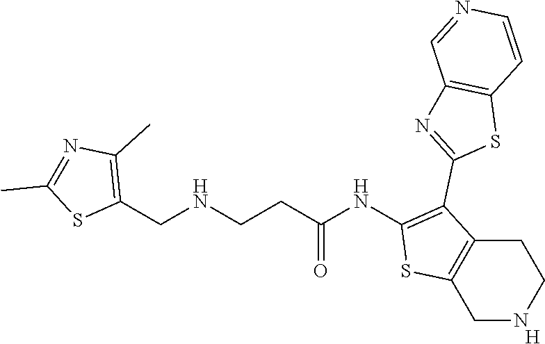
C1NCCC2=C1SC(NC(CCNCC1=C(C)N=C(C)S1)=O)=C2C1=NC2=C(S1)C=CN=C2.[H]
